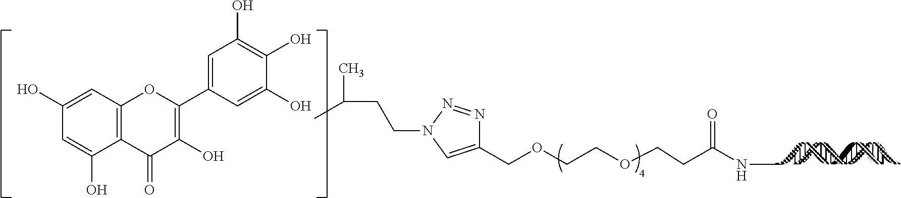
C1(COCCOCCC(NC)=O)=CN(CCC(C)C)N=N1.C12=C(C=C(O)C=C1O)OC(C1=CC(O)=C(O)C(O)=C1)=C(O)C2=O
